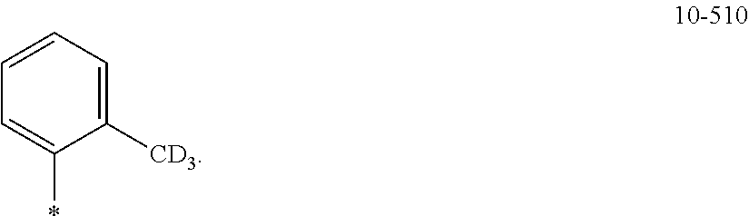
C1([CD3])=CC=CC=C1*
